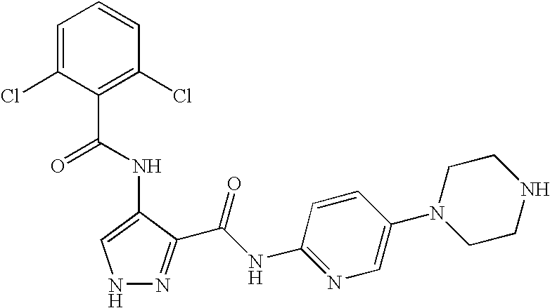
C1=C(Cl)C(C(=O)NC2=CNN=C2C(NC2=NC=C(N3CCNCC3)C=C2)=O)=C(Cl)C=C1
